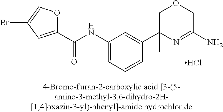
Cl.N(C1=CC=CC(C2(C)N=C(N)COC2)=C1)C(C1=CC(Br)=CO1)=O
